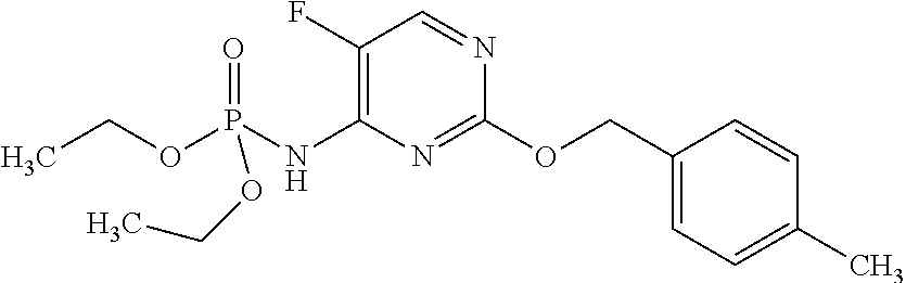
C1(COC2=NC(NP(OCC)(=O)OCC)=C(F)C=N2)=CC=C(C)C=C1
